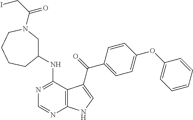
C1=CC=CC(OC2=CC=C(C(=O)C3=CNC4=C3C(NC3CN(C(CI)=O)CCCC3)=NC=N4)C=C2)=C1
